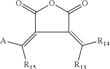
C1(=C([R13])[R14])C(=O)OC(=O)C1=C([A])[R15]
